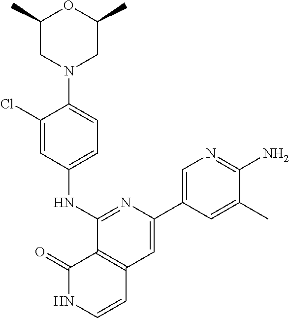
C1(Cl)=CC(NC2=NC(C3=CN=C(N)C(C)=C3)=CC3=C2C(=O)NC=C3)=CC=C1N1CC(C)OC(C)C1
